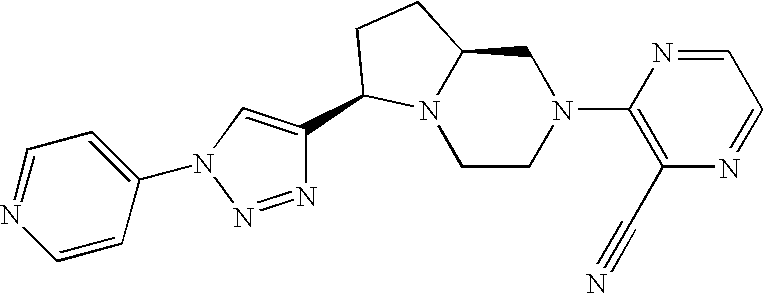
C1CN(C2=C(C#N)N=CC=N2)CC2N1C(C1=CN(C3=CC=NC=C3)N=N1)CC2
